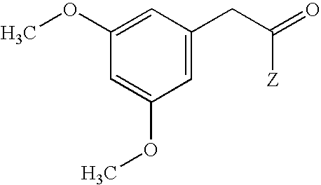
C1(OC)=CC(CC([Z])=O)=CC(OC)=C1
